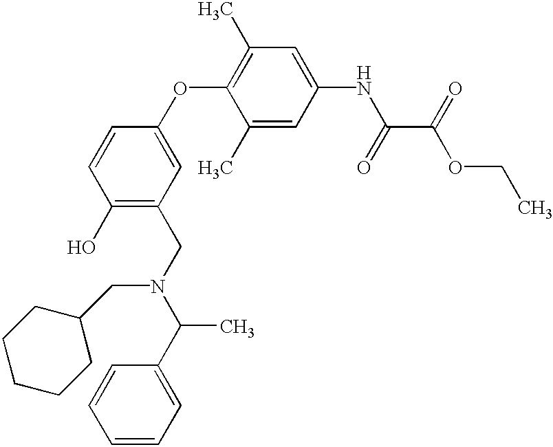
C1=CC(O)=C(CN(C(C2=CC=CC=C2)C)CC2CCCCC2)C=C1OC1=C(C)C=C(NC(C(OCC)=O)=O)C=C1C
